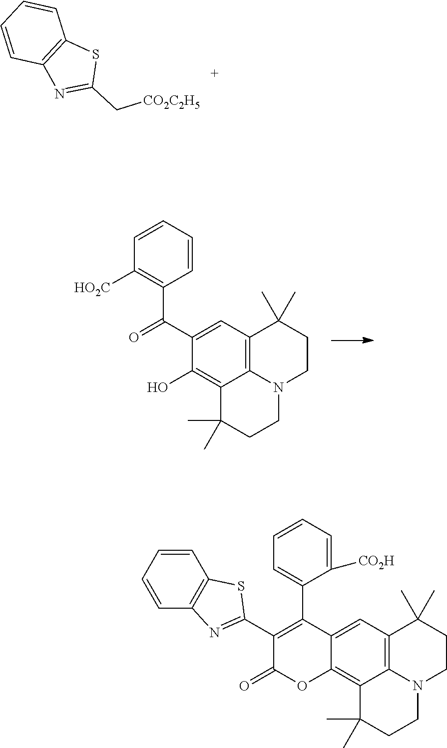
C12=C3C=C(C(=O)C4=C([HO2C])C=CC=C4)C(O)=C1C(C)(C)CCN2CCC3(C)C.C1=CC=CC2=C1SC(C[CO2C2H5])=N2.C12=C3C=C4C(=C1C(C)(C)CCN2CCC3(C)C)OC(=O)C(C1=NC2=C(S1)C=CC=C2)=C4C1=CC=CC=C1[CO2H]
